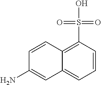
C12=C(S(O)(=O)=O)C=CC=C1C=C(N)C=C2
